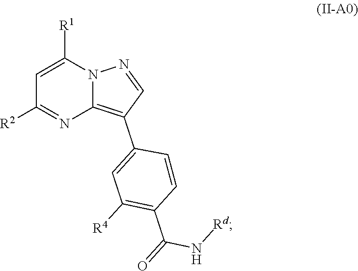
C1=C([R1])N2C(=C(C3=CC([R4])=C(C(=O)N[Rd])C=C3)C=N2)N=C1[R2]
